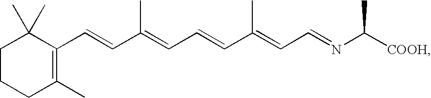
C1CCC(C)=C(C=CC(=CC=CC(=CC=NC([COOH])C)C)C)C1(C)C
